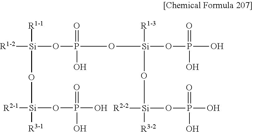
[R1-2][Si]([R1-1])(O[Si]([R2-1])([R3-1])OP(=O)(O)O)OP(=O)(O[Si]([R1-3])(O[Si]([R2-2])([R3-2])OP(=O)(O)O)OP(=O)(O)O)O
